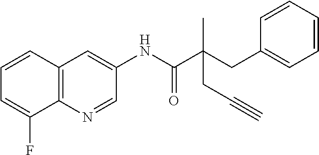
C12=C(N=CC(NC(C(CC3=CC=CC=C3)(C)CC#C)=O)=C1)C(F)=CC=C2
